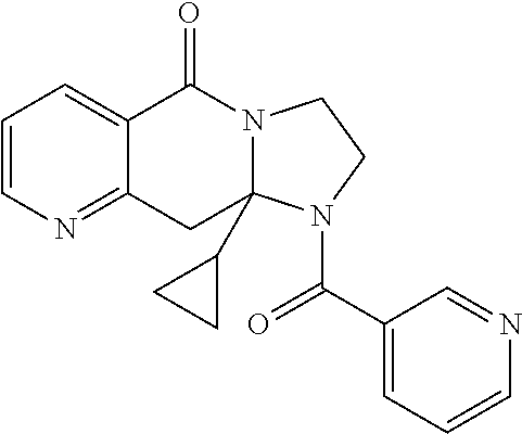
C1=CN=C2C(=C1)C(=O)N1C(C3CC3)(C2)N(C(=O)C2=CC=CN=C2)CC1
